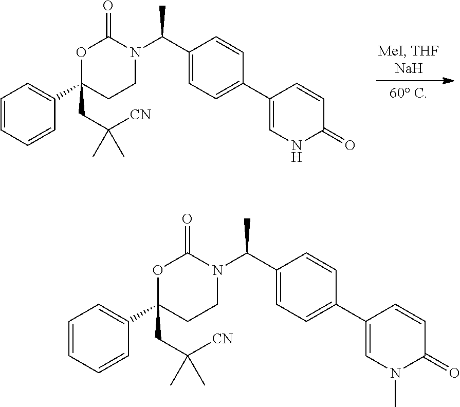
C1=CC=CC(C2(CC([CN])(C)C)CCN(C(C3=CC=C(C4=CNC(=O)C=C4)C=C3)C)C(=O)O2)=C1.C1=CC=CC(C2(CC([CN])(C)C)CCN(C(C3=CC=C(C4=CN(C)C(=O)C=C4)C=C3)C)C(=O)O2)=C1
